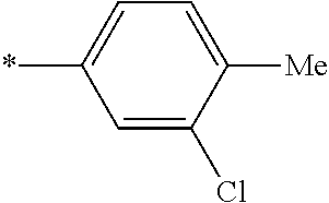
*C1=CC=C([Me])C(Cl)=C1
